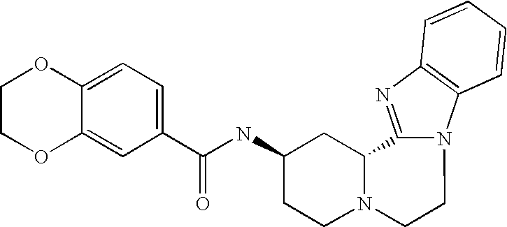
C1COC2=CC(C(NC3CCN4C(C3)C3=NC5=C(N3CC4)C=CC=C5)=O)=CC=C2O1
